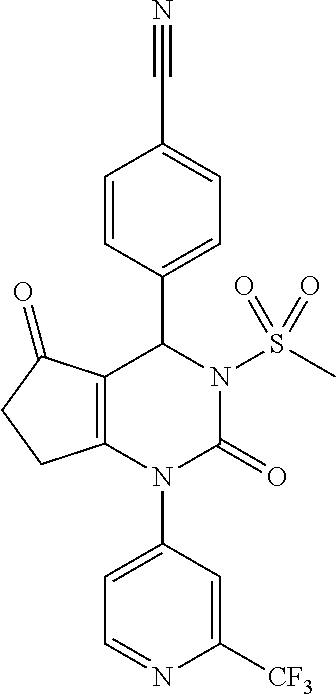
C12=C(C(=O)CC1)C(C1=CC=C(C#N)C=C1)N(S(C)(=O)=O)C(=O)N2C1=CC=NC([CF3])=C1
